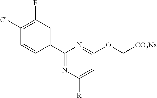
C1(C2=CC(F)=C(Cl)C=C2)=NC([R])=CC(OC[CO2Na])=N1
